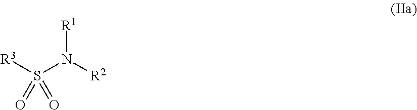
[R3]S(N([R2])[R1])(=O)=O
